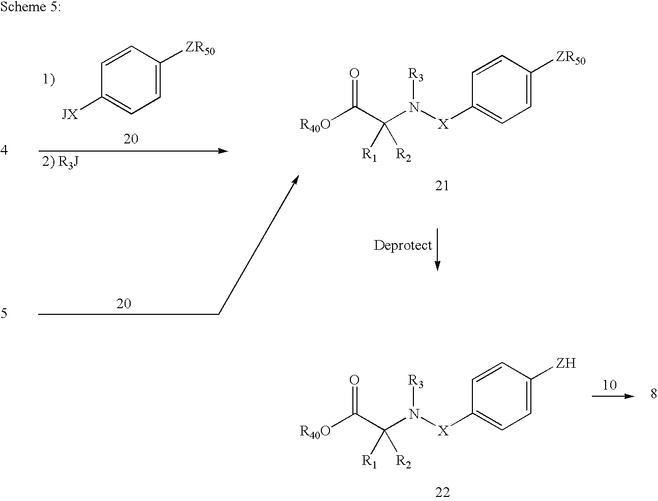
C1=CC([JX])=CC=C1[ZR50].[R40O]C(C(N([X]C1=CC=C([ZR50])C=C1)[R3])([R2])[R1])=O.[R40O]C(C(N([X]C1=CC=C([ZH])C=C1)[R3])([R2])[R1])=O
